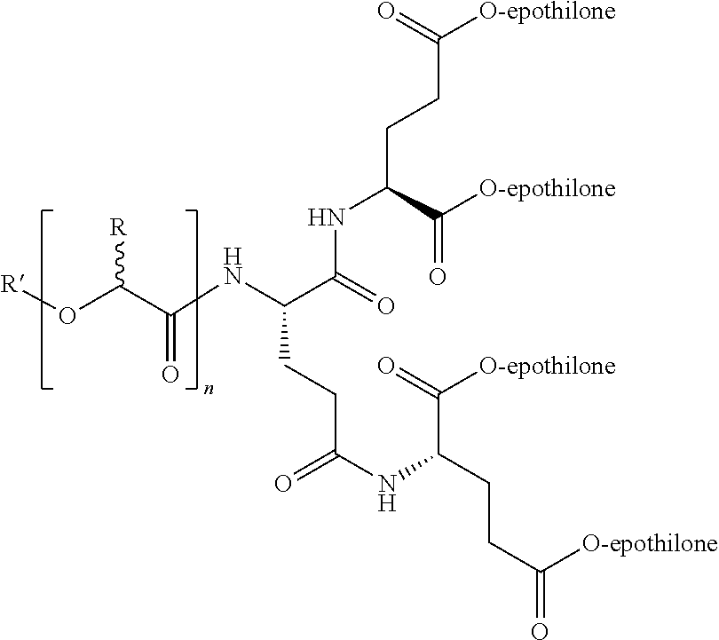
O(C(C(NC(C(=O)NC(CCC([O-epothilone])=O)C([O-epothilone])=O)CCC(NC(CCC(=O)[O-epothilone])C(=O)[O-epothilone])=O)=O)[R])[R]
